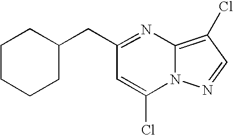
C12=C(Cl)C=NN1C(Cl)=CC(CC1CCCCC1)=N2
